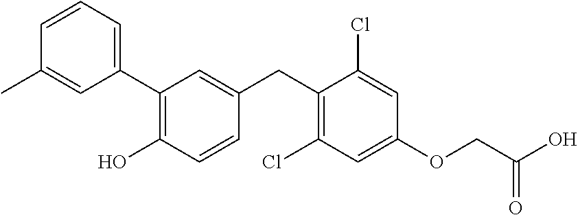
C1=CC=C(C2=C(O)C=CC(CC3=C(Cl)C=C(OCC(O)=O)C=C3Cl)=C2)C=C1C
